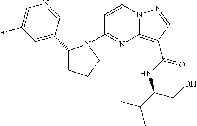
C1(N2C(C3=CC(F)=CN=C3)CCC2)=NC2=C(C(NC(C(C)C)CO)=O)C=NN2C=C1
